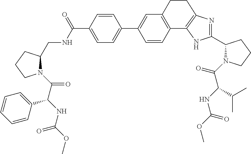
C1=CC(C(NCC2N(C(C(NC(OC)=O)C3=CC=CC=C3)=O)CCC2)=O)=CC=C1C1=CC2=C(C=C1)C1=C(N=C(C3N(C(C(NC(OC)=O)C(C)C)=O)CCC3)N1)CC2
